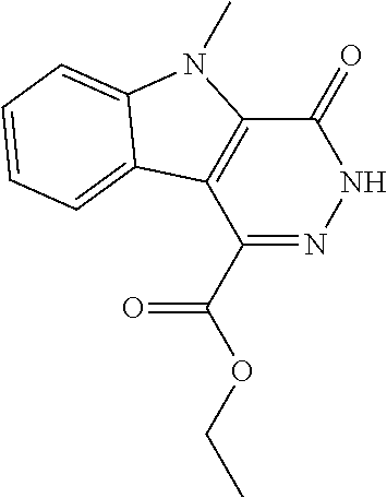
N1C(=O)C2=C(C(C(OCC)=O)=N1)C1=CC=CC=C1N2C
